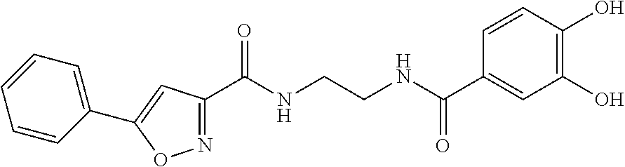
N1=C(C(NCCNC(C2=CC(O)=C(O)C=C2)=O)=O)C=C(C2=CC=CC=C2)O1
